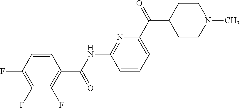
C(NC1=NC(C(C2CCN(C)CC2)=O)=CC=C1)(=O)C1=C(F)C(F)=C(F)C=C1
